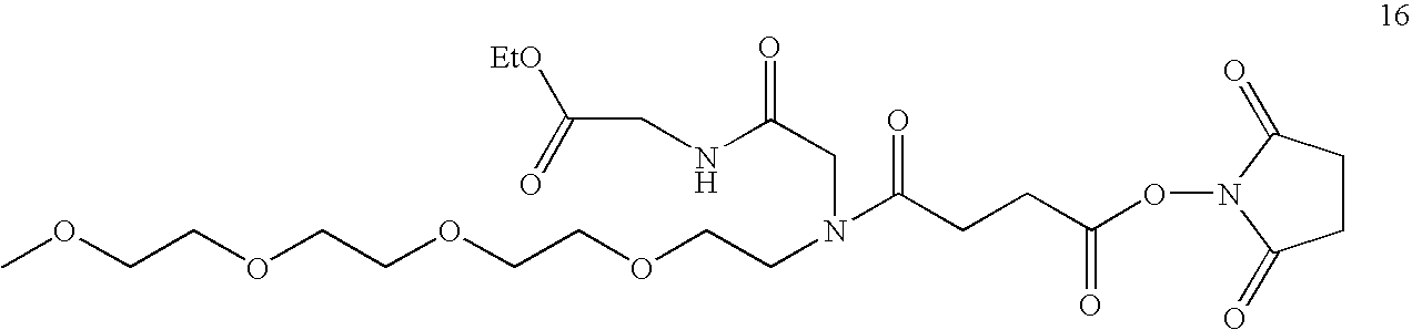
COCCOCCOCCOCCN(CC(NCC([EtO])=O)=O)C(CCC(ON1C(=O)CCC1=O)=O)=O
